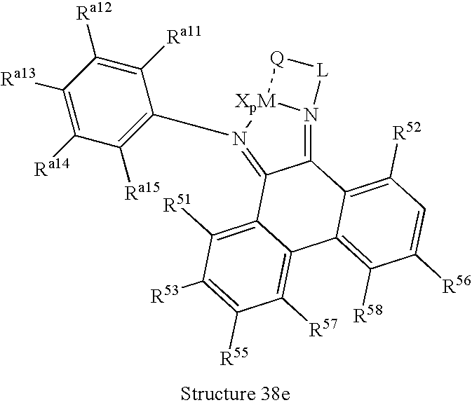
C1([R57])=C2C(=C([R51])C([R53])=C1[R55])C1=N(C3=C([Ra15])C([Ra14])=C([Ra13])C([Ra12])=C3[Ra11])[XpM]3N(=C1C1=C([R52])C=C([R56])C([R58])=C21)[L][Q]3
